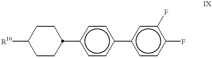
c1(C2CCC([R10])CC2)ccc(-c2ccc(F)c(F)c2)cc1
